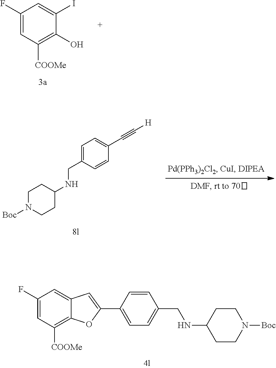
C1(F)=CC([COOMe])=C2C(=C1)C=C(C1=CC=C(CNC3CCN([Boc])CC3)C=C1)O2.C1(F)=CC([COOMe])=C(O)C(I)=C1.N(CC1=CC=C(C#C[H])C=C1)C1CCN([Boc])CC1
